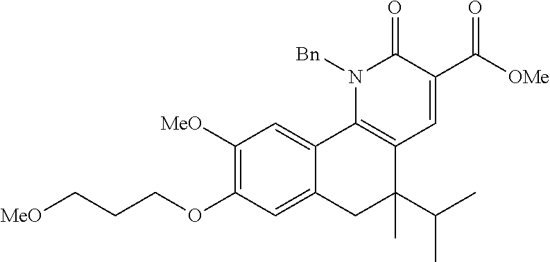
[MeO]CCCOC1=C([MeO])C=C2C(=C1)CC(C(C)C)(C)C1=C2N([Bn])C(=O)C(C([OMe])=O)=C1
